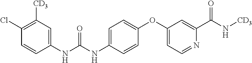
C1(NC(=O)NC2=CC=C(OC3=CC=NC(C(=O)N[CD3])=C3)C=C2)=CC([CD3])=C(Cl)C=C1
